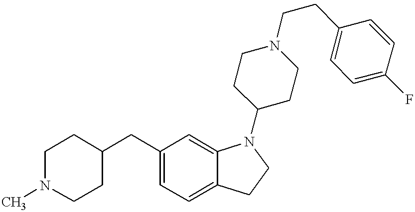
C1=C(CC2CCN(C)CC2)C=C2C(=C1)CCN2C1CCN(CCC2=CC=C(F)C=C2)CC1
